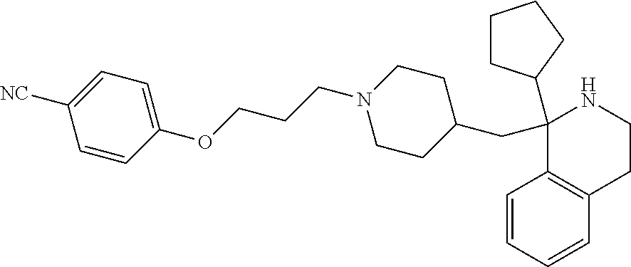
C1(C2CCCC2)(CC2CCN(CCCOC3=CC=C([NC])C=C3)CC2)C2=C(CCN1)C=CC=C2
